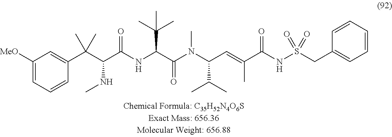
C1=C([MeO])C=C(C(C(C(NC(C(N(C(C=C(C(NS(CC2=CC=CC=C2)(=O)=O)=O)C)C(C)C)C)=O)C(C)(C)C)=O)NC)(C)C)C=C1
